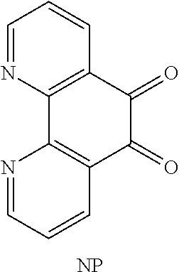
C12=C(C(=O)C(=O)C3=C1N=CC=C3)C=CC=N2.[NP]
